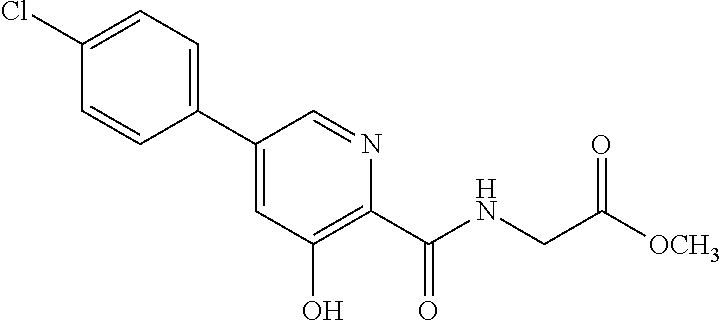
C1(Cl)=CC=C(C2=CC(O)=C(C(=O)NCC([OCH3])=O)N=C2)C=C1
